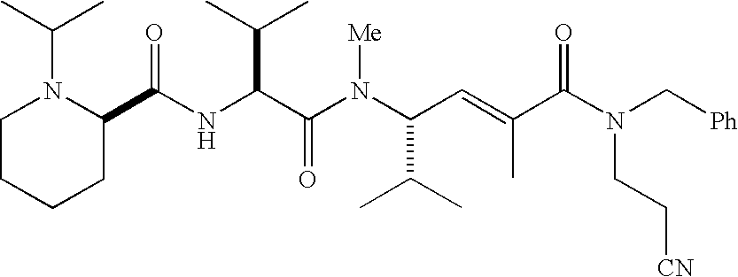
N(C(C(N(C(C(C)C)C=C(C)C(N(C[Ph])CC[CN])=O)[Me])=O)C(C)C)C(C1N(C(C)C)CCCC1)=O
